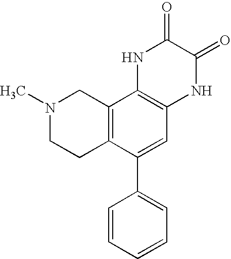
N1(C)CCC2=C(C1)C1=C(C=C2C2=CC=CC=C2)NC(=O)C(=O)N1
